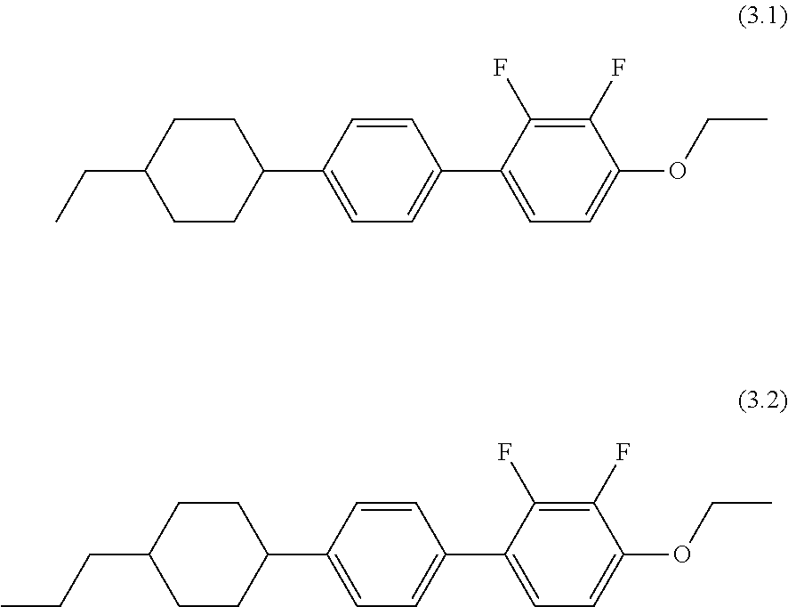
CCC1CCC(C2=CC=C(C3=CC=C(OCC)C(F)=C3F)C=C2)CC1.C(CC1CCC(C2=CC=C(C3=CC=C(OCC)C(F)=C3F)C=C2)CC1)C
